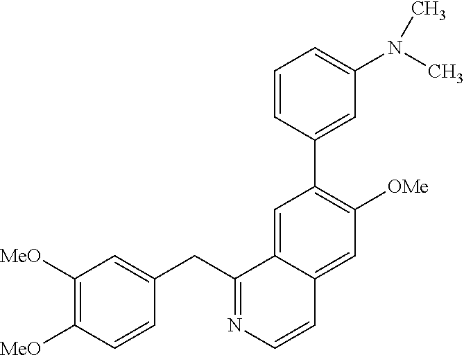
C1([MeO])=C([MeO])C=CC(CC2=NC=CC3=CC([OMe])=C(C4=CC(N(C)C)=CC=C4)C=C23)=C1
